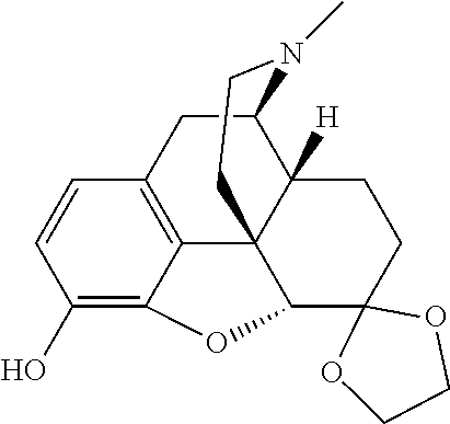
C1(O)=C2C3=C(C=C1)CC1C4([H])C3(C(O2)C2(CC4)OCCO2)CCN1C
